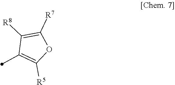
C1([R8])=C([R7])OC([R5])=C1C
